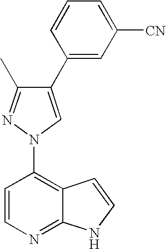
C1(C2=CC([CN])=CC=C2)=CN(C2=C3C(=NC=C2)NC=C3)N=C1C
